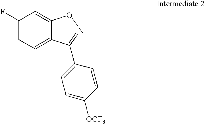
C1(F)=CC=C2C(=C1)ON=C2C1=CC=C([OCF3])C=C1
